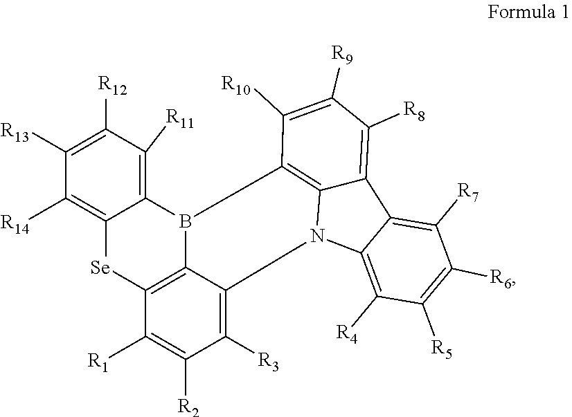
C1([R13])=C([R12])C([R11])=C2C(=C1[R14])[Se]C1=C3B2C2=C4N(C3=C([R3])C([R2])=C1[R1])C1=C([R4])C([R5])=C([R6])C([R7])=C1C4=C([R8])C([R9])=C2[R10]
